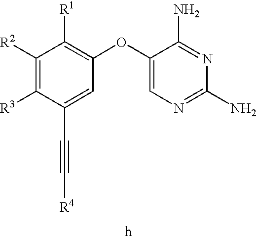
C1([R2])=C([R3])C(C#C[R4])=CC(OC2=CN=C(N)N=C2N)=C1[R1]
